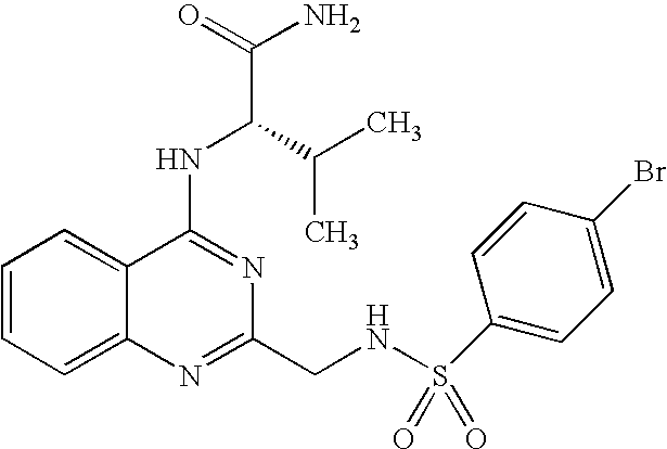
C1=CC=C2C(=C1)C(NC(C(C)C)C(N)=O)=NC(CNS(=O)(=O)C1=CC=C(Br)C=C1)=N2
